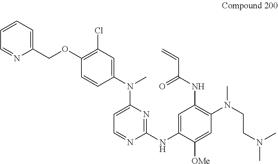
C1=C(N(C)C2=CC(Cl)=C(OCC3=CC=CC=N3)C=C2)N=C(NC2=CC(NC(=O)C=C)=C(N(C)CCN(C)C)C=C2[OMe])N=C1
